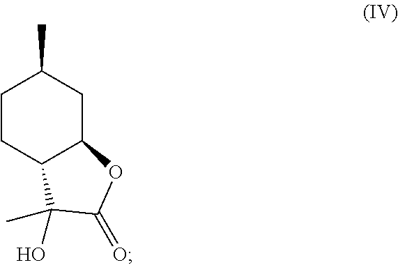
C1CC2C(CC1C)OC(=O)C2(O)C
